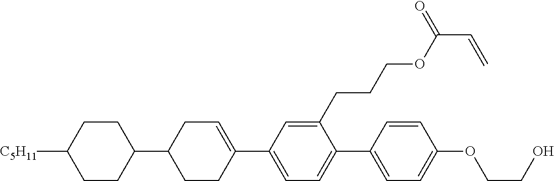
C1CC([C5H11])CCC1C1CCC(C2=CC=C(C3=CC=C(OCCO)C=C3)C(CCCOC(C=C)=O)=C2)=CC1
